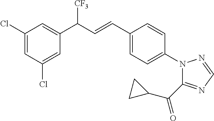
C1(C(C=CC2=CC=C(N3C(C(C4CC4)=O)=NC=N3)C=C2)[CF3])=CC(Cl)=CC(Cl)=C1
